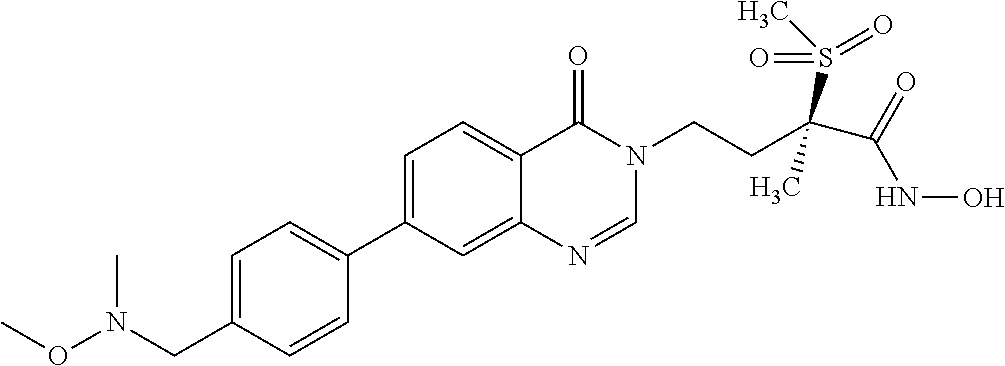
C1=C(CN(OC)C)C=CC(C2=CC=C3C(=C2)N=CN(CCC(C(=O)NO)(S(C)(=O)=O)C)C3=O)=C1
